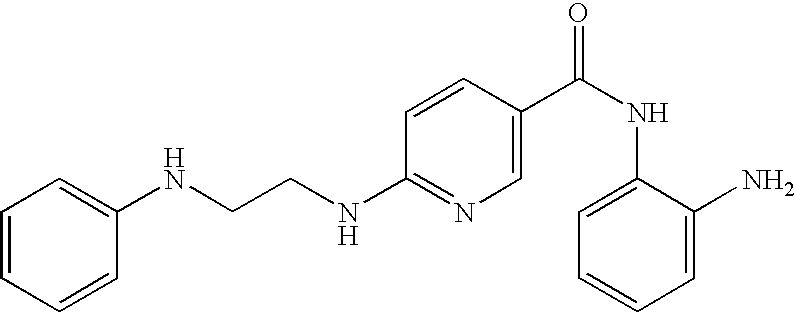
N(CCNC1=NC=C(C(=O)NC2=CC=CC=C2N)C=C1)C1=CC=CC=C1
